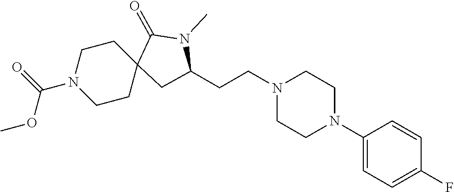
C1(N2CCN(CCC3CC4(CCN(C(=O)OC)CC4)C(=O)N3C)CC2)=CC=C(F)C=C1
